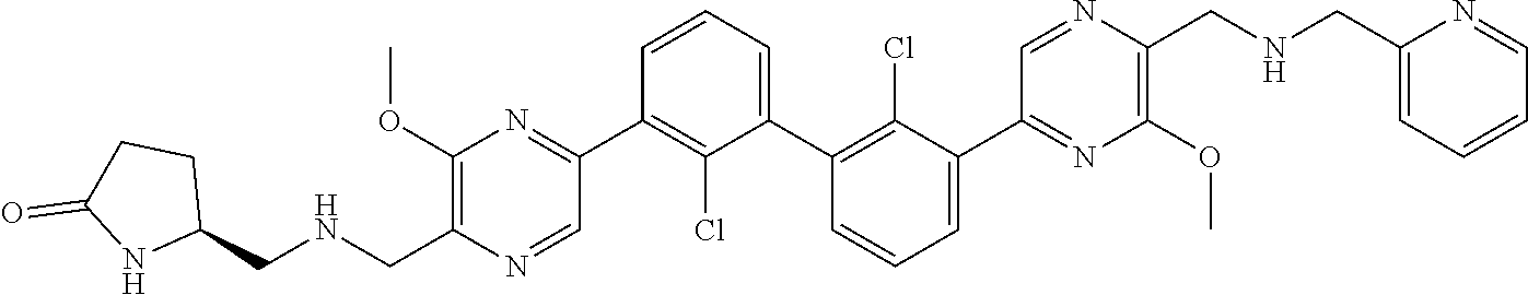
C1(OC)=C(C[HN]CC2CCC(=O)N2)N=CC(C2=C(Cl)C(C3=C(Cl)C(C4=NC(OC)=C(CNCC5=CC=CC=N5)N=C4)=CC=C3)=CC=C2)=N1
